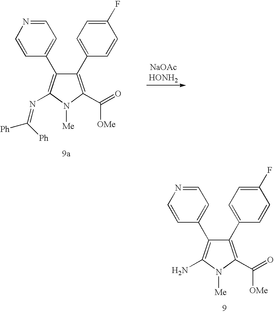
C1(C2=CC=C(F)C=C2)=C(C(=O)[OMe])N([Me])C(N)=C1C1=CC=NC=C1.C1(C2=CC=C(F)C=C2)=C(C(=O)[OMe])N([Me])C(N=C([Ph])[Ph])=C1C1=CC=NC=C1
